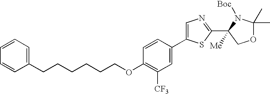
O(C1=C([CF3])C=C(C2=CN=C(C3([Me])COC(C)(C)N3[Boc])S2)C=C1)CCCCCCC1=CC=CC=C1
